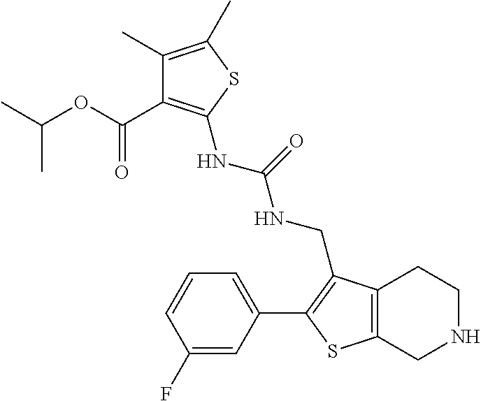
C1(C)=C(C)SC(NC(NCC2=C(C3=CC=CC(F)=C3)SC3=C2CCNC3)=O)=C1C(OC(C)C)=O
